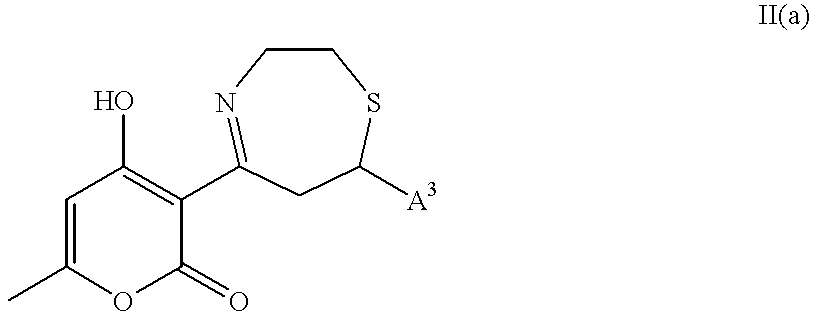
C1CN=C(C2=C(O)C=C(C)OC2=O)CC([A3])S1
